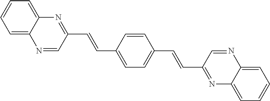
C1=C2C(=CC=C1)N=C(C=CC1=CC=C(C=CC3=NC4=CC=CC=C4N=C3)C=C1)C=N2
